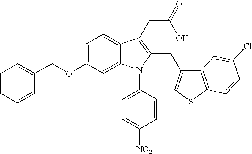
C1(OCC2=CC=CC=C2)=CC=C2C(=C1)N(C1=CC=C([NO2])C=C1)C(CC1=CSC3=C1C=C(Cl)C=C3)=C2CC(=O)O
